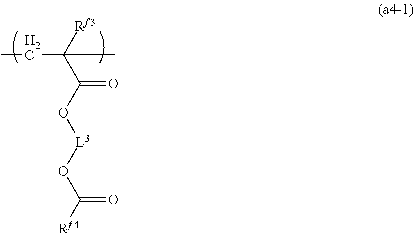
C(C([Rf3])(C(O[L3]OC([Rf4])=O)=O)C)C
